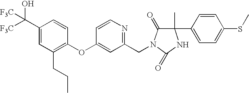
C1(C([F3C])(O)[F3C])=CC(CCC)=C(OC2=CC(CN3C(=O)C(C4=CC=C(SC)C=C4)(C)NC3=O)=NC=C2)C=C1
